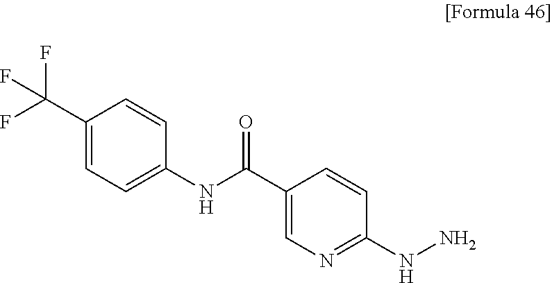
N(C1=CC=C(C(F)(F)F)C=C1)C(C1=CN=C(NN)C=C1)=O
